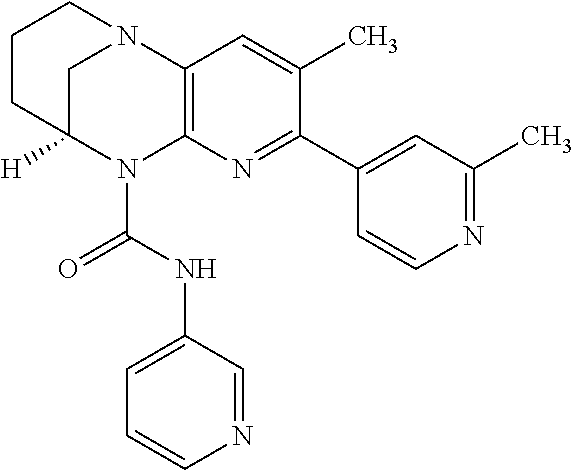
C1CC2([H])CN(C1)C1=C(N2C(NC2=CC=CN=C2)=O)N=C(C2=CC(C)=NC=C2)C(C)=C1
